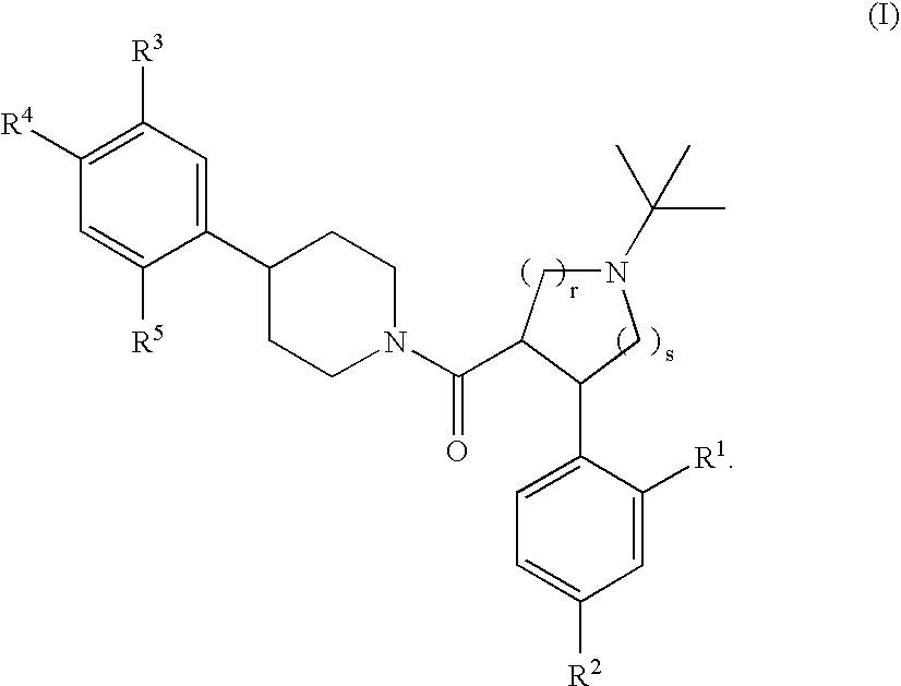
C1([R4])=C([R3])C=C(C2CCN(C(C3CN(C(C)(C)C)CC3C3=CC=C([R2])C=C3[R1])=O)CC2)C([R5])=C1
